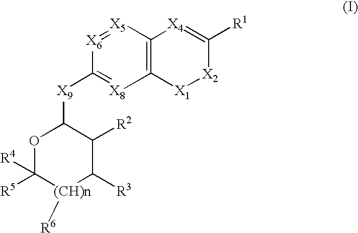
O1C([R5])([R4])[(CH)n]([R6])C([R3])C([R2])C1[X9]C1=[X8]C2=C([X5]=[X6]1)[X4]=C([R1])[X2][X1]2
